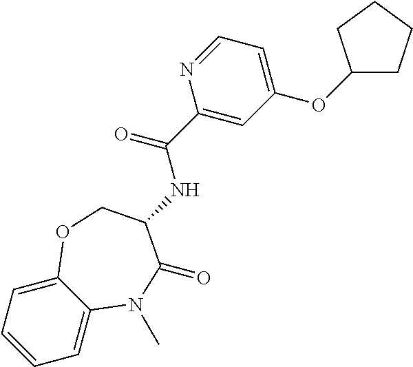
C1=C2C(=CC=C1)OCC(NC(C1=CC(OC3CCCC3)=CC=N1)=O)C(=O)N2C
